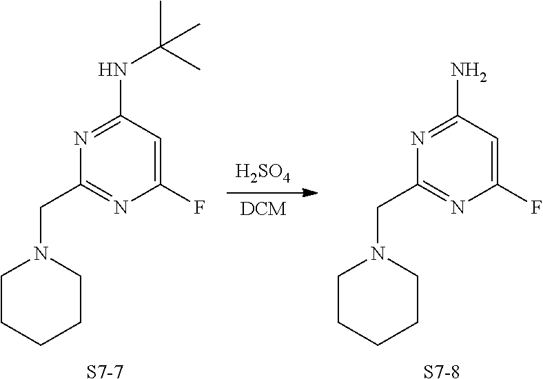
N1=C(NC(C)(C)C)C=C(F)N=C1CN1CCCCC1.[S7-7].[H2SO4].[DCM].N1=C(N)C=C(F)N=C1CN1CCCCC1.[S7-8]
